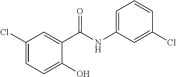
C1(Cl)=CC=C(O)C(C(NC2=CC=CC(Cl)=C2)=O)=C1
